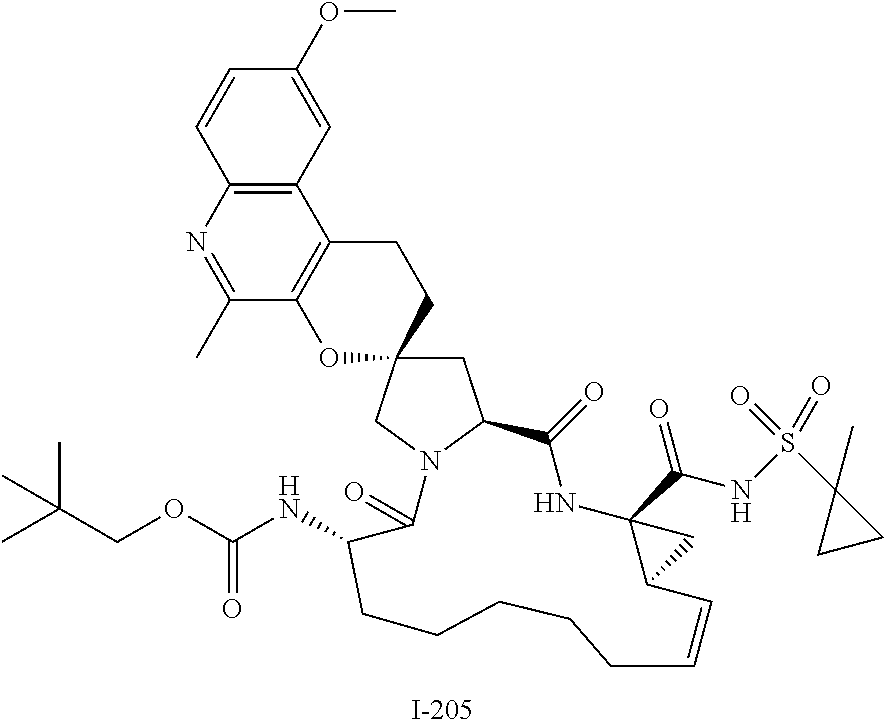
C1=CC2=C(C=C1OC)C1=C(C(C)=N2)OC2(CC1)CC1N(C2)C(=O)C(NC(=O)OCC(C)(C)C)CCCCCC=CC2C(C(NS(C3(C)CC3)(=O)=O)=O)(NC1=O)C2
